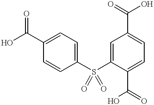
C1=C(S(C2=CC=C(C(O)=O)C=C2)(=O)=O)C(C(O)=O)=CC=C1C(=O)O
